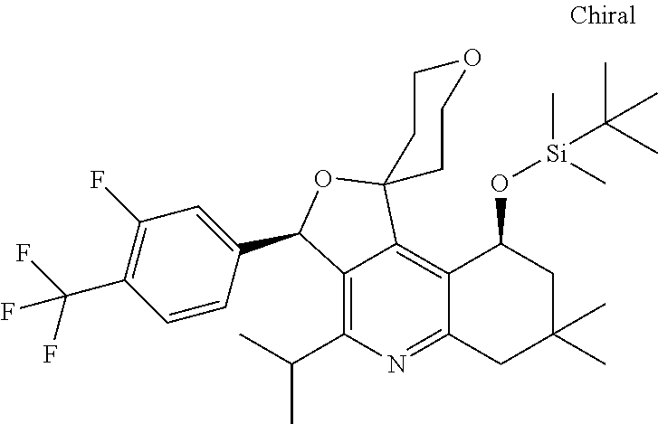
C12=C(C(C)C)N=C3C(=C1C1(OC2C2=CC(F)=C(C(F)(F)F)C=C2)CCOCC1)C(O[Si](C(C)(C)C)(C)C)CC(C)(C)C3
